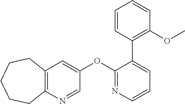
C12=C(N=CC(OC3=NC=CC=C3C3=C(OC)C=CC=C3)=C1)CCCCC2
